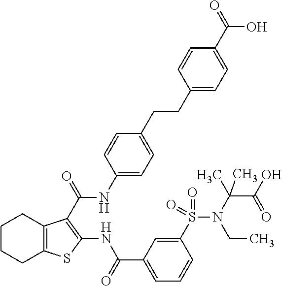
C1(CCC2=CC=C(NC(=O)C3=C(NC(C4=CC=CC(S(N(C(C(O)=O)(C)C)CC)(=O)=O)=C4)=O)SC4=C3CCCC4)C=C2)=CC=C(C(=O)O)C=C1
